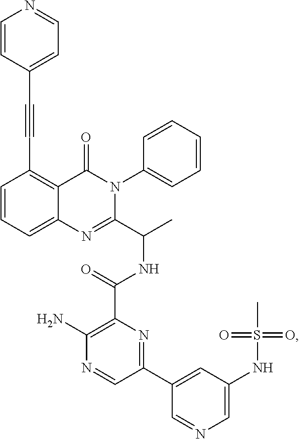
C1(C#CC2=CC=NC=C2)=C2C(=CC=C1)N=C(C(C)NC(C1=C(N)N=CC(C3=CC(NS(C)(=O)=O)=CN=C3)=N1)=O)N(C1=CC=CC=C1)C2=O
